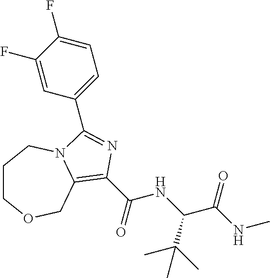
C1COCC2=C(C(=O)NC(C(NC)=O)C(C)(C)C)N=C(C3=CC=C(F)C(F)=C3)N2C1
